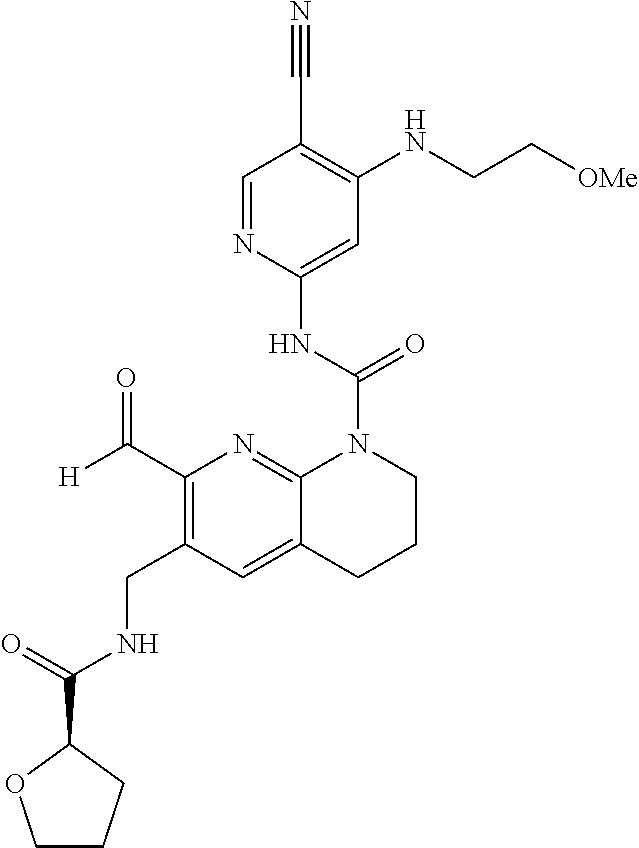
C1(C#N)=C(NCC[OMe])C=C(NC(=O)N2CCCC3=CC(CNC(C4CCCO4)=O)=C(C([H])=O)N=C23)N=C1
